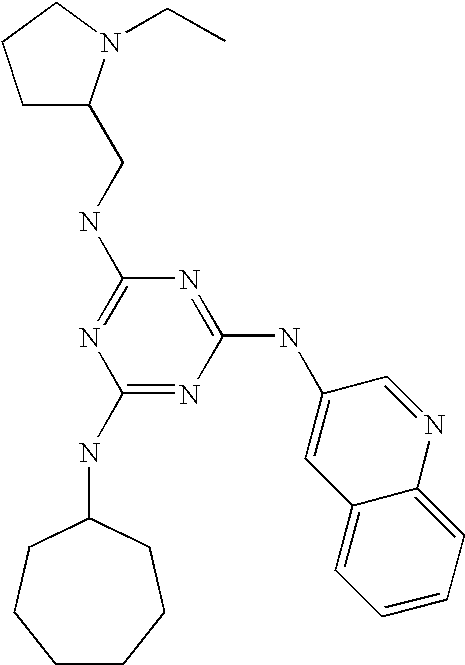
C1(NC2CCCCCC2)=NC(NC2=CC3=CC=CC=C3N=C2)=NC(NCC2CCCN2CC)=N1
